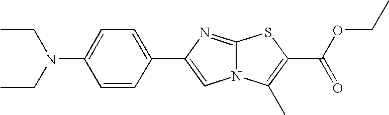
C1(N(CC)CC)=CC=C(C2=CN3C(=N2)SC(C(OCC)=O)=C3C)C=C1
